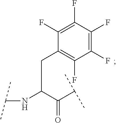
C(NC(C(C(C)C)=O)CC1=C(F)C(F)=C(F)C(F)=C1F)(C)C
